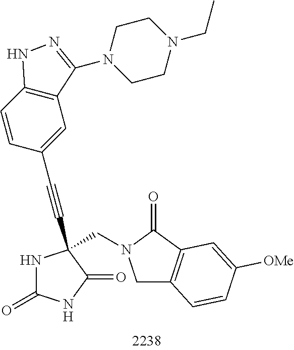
N1C(=O)NC(=O)C1(CN1CC2=C(C1=O)C=C([OMe])C=C2)C#CC1=CC2=C(C=C1)NN=C2N1CCN(CC)CC1
